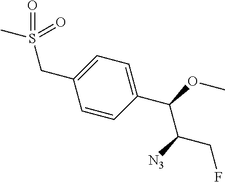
C(C1=CC=C(C(OC)C([N3])CF)C=C1)S(C)(=O)=O
